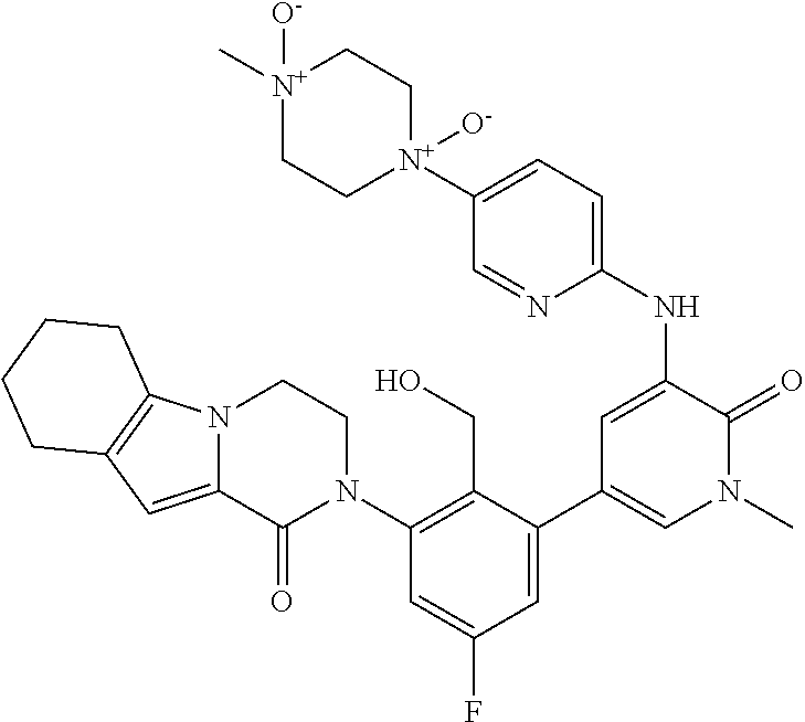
[N+]1(C)([O-])CC[N+](C2=CC=C(NC3=CC(C4=CC(F)=CC(N5CCN6C(=CC7=C6CCCC7)C5=O)=C4CO)=CN(C)C3=O)N=C2)([O-])CC1
